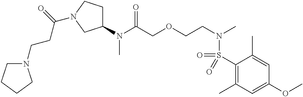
C1(N(C(COCCN(C)S(C2=C(C)C=C(OC)C=C2C)(=O)=O)=O)C)CCN(C(=O)CCN2CCCC2)C1
